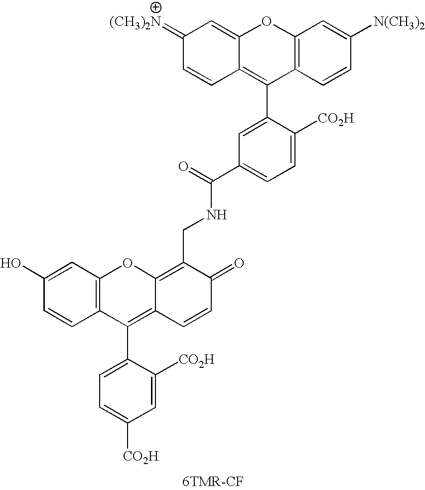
C12=C(C=CC([N(CH3)2])=C1)C(C1=CC(C(=O)NCC3=C4C(=C(C5=CC=C([CO2H])C=C5[CO2H])C5=C(O4)C=C(O)C=C5)C=CC3=O)=CC=C1[CO2H])=C1C(=CC(=[(CH3)2N])C=C1)O2
